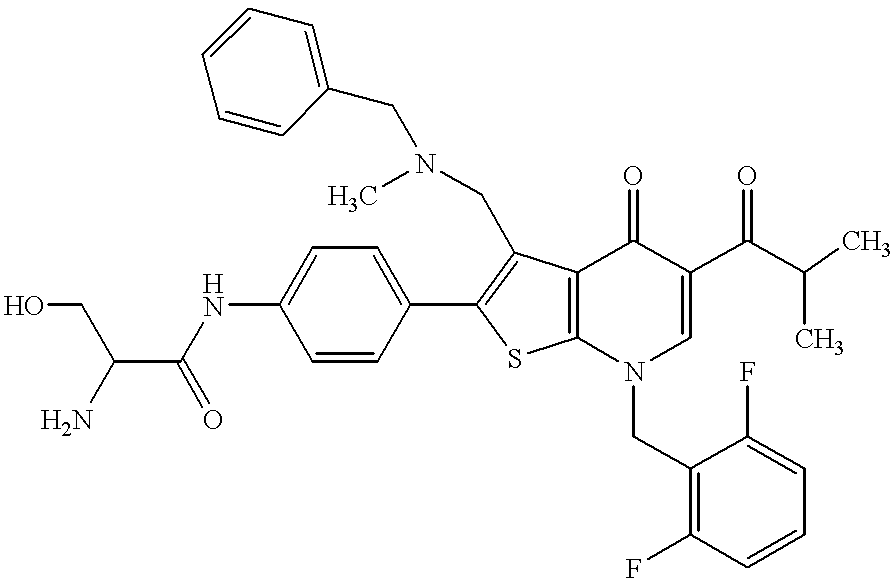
C(C(=O)NC1=CC=C(C2=C(CN(C)CC3=CC=CC=C3)C3=C(S2)N(CC2=C(F)C=CC=C2F)C=C(C(C(C)C)=O)C3=O)C=C1)(CO)N
